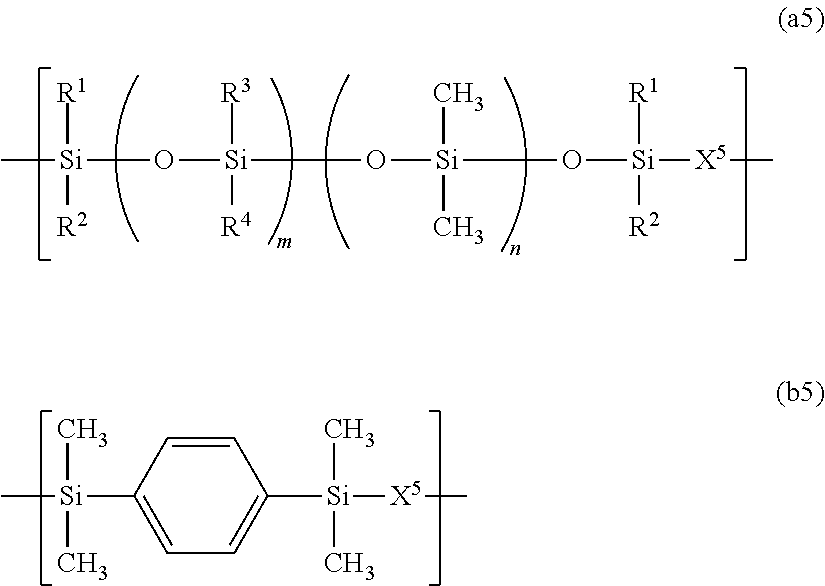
C[Si](O[Si](O[Si](O[Si]([X5]C)([R1])[R2])(C)C)([R3])[R4])([R1])[R2].C[Si](C1=CC=C([Si]([X5]C)(C)C)C=C1)(C)C
